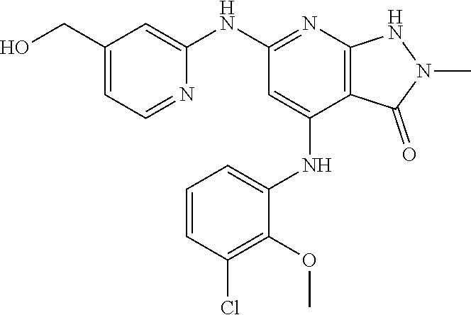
C1(CO)=CC=NC(NC2=NC3=C(C(NC4=CC=CC(Cl)=C4OC)=C2)C(=O)N(C)N3)=C1
